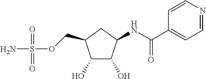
C1(O)C(O)C(NC(C2=CC=NC=C2)=O)CC1COS(N)(=O)=O
